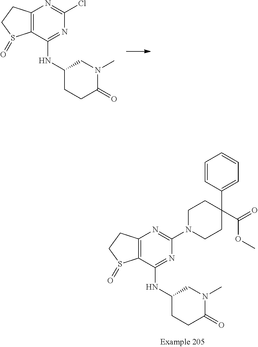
C12=C(C(NC3CCC(=O)N(C)C3)=NC(Cl)=N1)S(=O)CC2.C12=C(C(NC3CCC(=O)N(C)C3)=NC(N3CCC(C(OC)=O)(C4=CC=CC=C4)CC3)=N1)S(=O)CC2
